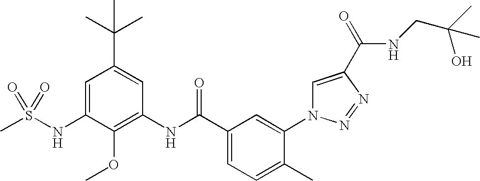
CS(NC1=CC(C(C)(C)C)=CC(NC(C2=CC=C(C)C(N3C=C(C(=O)NCC(C)(O)C)N=N3)=C2)=O)=C1OC)(=O)=O
